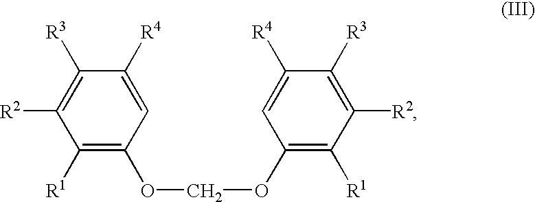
C1([R4])=CC(OCOC2=C([R1])C([R2])=C([R3])C([R4])=C2)=C([R1])C([R2])=C1[R3]
